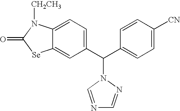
C1(C(C2=CC=C([CN])C=C2)N2N=CN=C2)=CC=C2C(=C1)[Se]C(=O)N2[CH2CH3]
